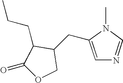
C1=C(CC2C(CCC)C(=O)OC2)N(C)C=N1
